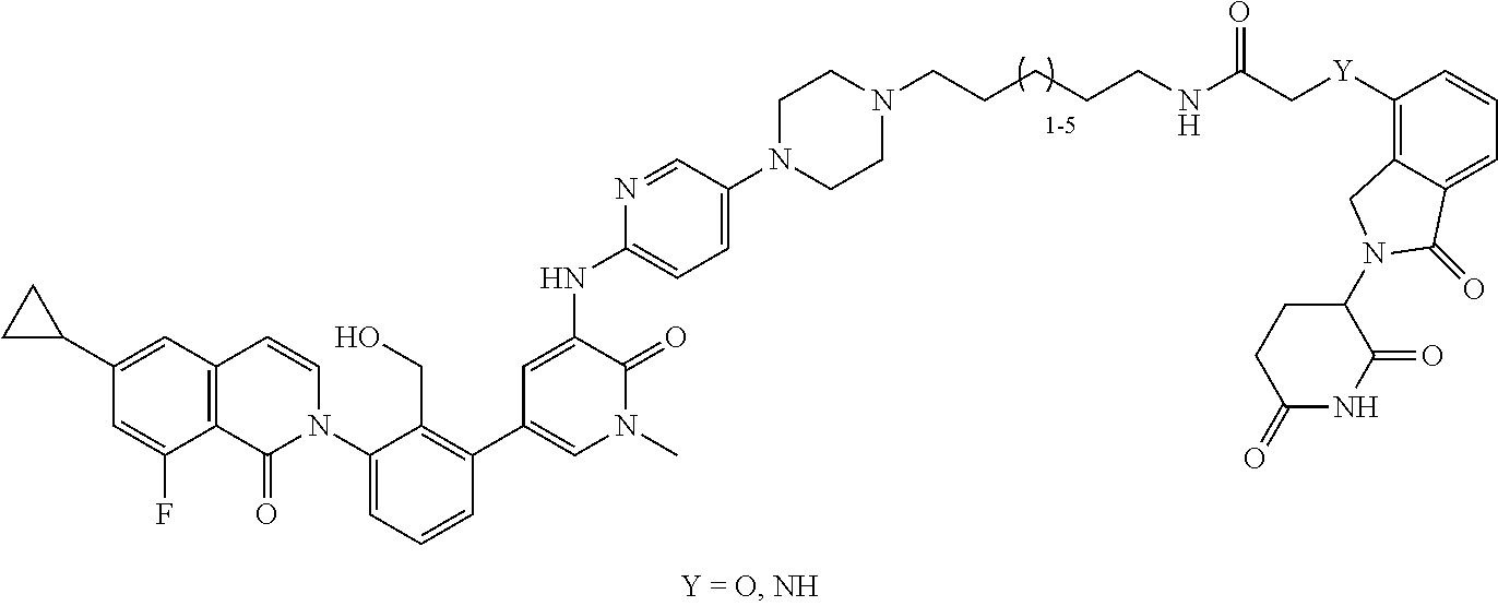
C12=C(C=C(C3CC3)C=C1F)C=CN(C1=CC=CC(C3=CN(C)C(=O)C(NC4=CC=C(N5CCN(CCCCCNC(C[Y]C6=C7C(=CC=C6)C(=O)N(C6CCC(=O)NC6=O)C7)=O)CC5)C=N4)=C3)=C1CO)C2=O
